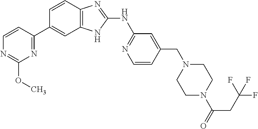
C1=CC2=C(C=C1C1=NC(OC)=NC=C1)NC(NC1=NC=CC(CN3CCN(C(=O)CC(F)(F)F)CC3)=C1)=N2
